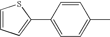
C1=C(C)C=CC(C2=CC=CS2)=C1
